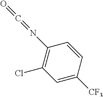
O=C=NC1=C(Cl)C=C([CF3])C=C1
